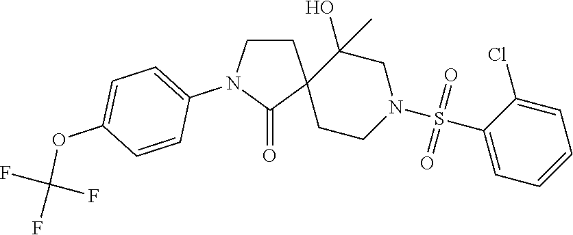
C1CN(C2=CC=C(OC(F)(F)F)C=C2)C(=O)C12CCN(S(C1=CC=CC=C1Cl)(=O)=O)CC2(O)C
